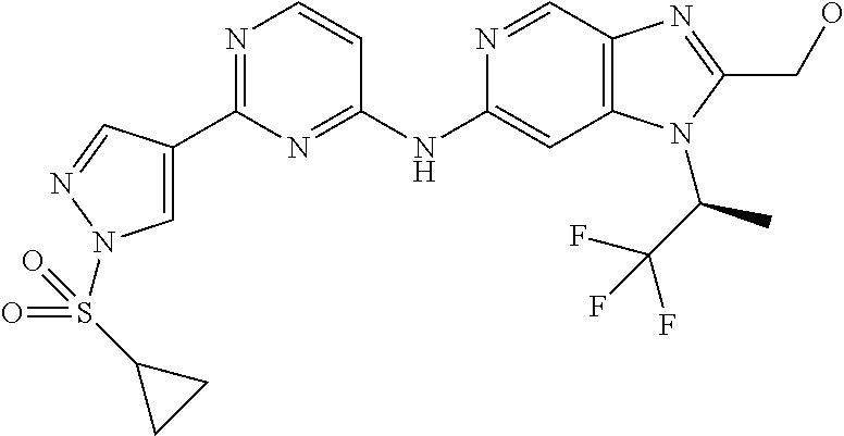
C1(C2=CN(S(C3CC3)(=O)=O)N=C2)=NC=CC(NC2=CC3=C(C=N2)N=C(CO)N3C(C(F)(F)F)C)=N1
